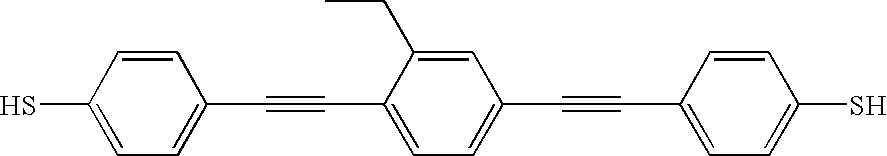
C1(S)=CC=C(C#CC2=CC=C(C#CC3=CC=C(S)C=C3)C=C2CC)C=C1
